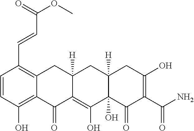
C1=CC(O)=C2C(=C1C=CC(OC)=O)CC1([H])C(=C(O)C3(O)C([H])(C1)CC(O)=C(C(N)=O)C3=O)C2=O
